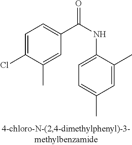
C1=C(Cl)C(C)=CC(C(=O)NC2=CC=C(C)C=C2C)=C1
